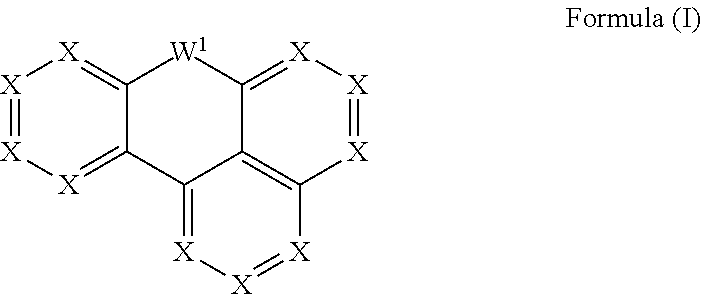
[X]1=[X][X]=C2C(=[X]1)[W1]C1=[X][X]=[X]C3=C1C2=[X][X]=[X]3
